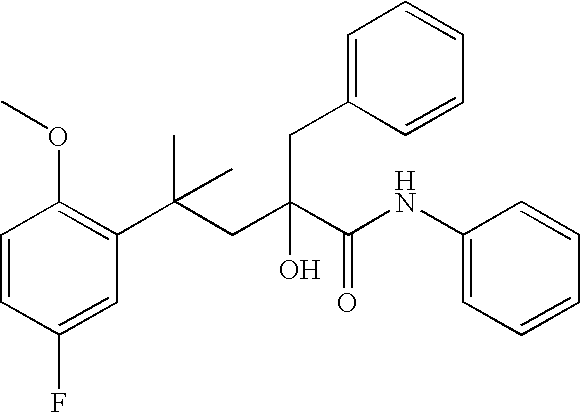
C1=CC(F)=CC(C(CC(C(NC2=CC=CC=C2)=O)(O)CC2=CC=CC=C2)(C)C)=C1OC
